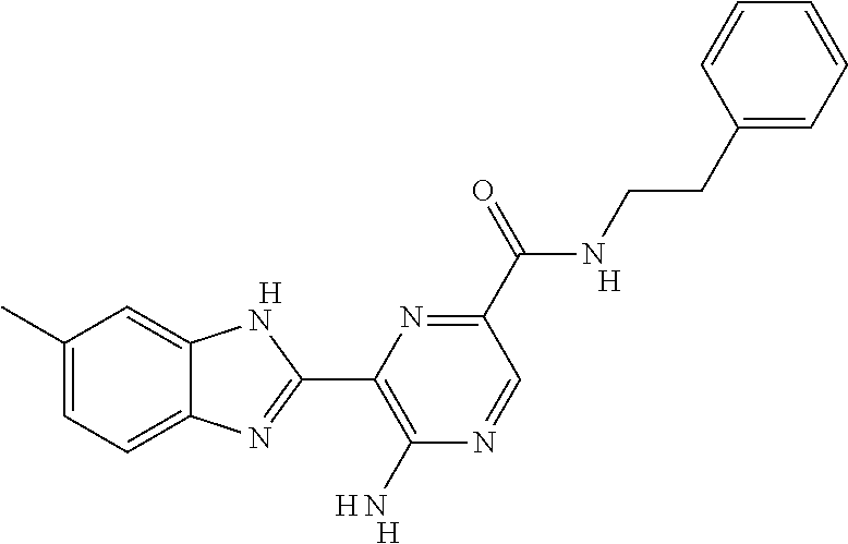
[H].C1(C)=CC=C2C(=C1)NC(C1=C(N)N=CC(C(NCCC3=CC=CC=C3)=O)=N1)=N2.[H].[H].[H]
